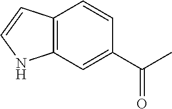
C12=C(C=C(C(C)=O)C=C1)NC=C2
